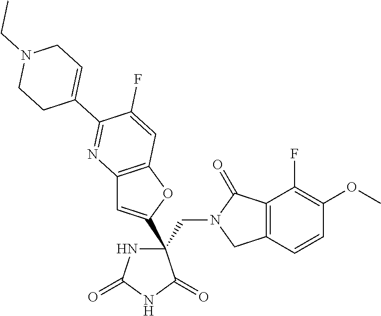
C(C1(C2=CC3=C(O2)C=C(F)C(C2=CCN(CC)CC2)=N3)NC(=O)NC1=O)N1CC2=C(C1=O)C(F)=C(OC)C=C2
